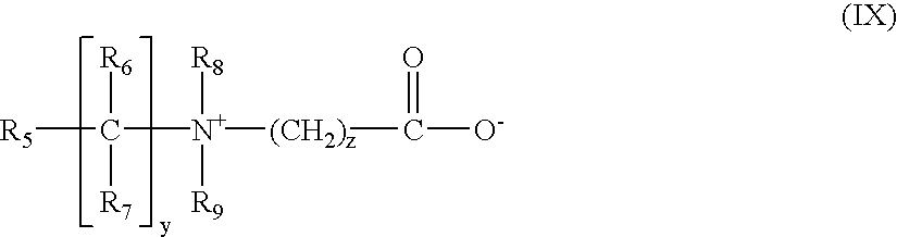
[R5]C([R6])([R7])[N+]([R8])([R9])[(CH2)z]C(=O)[O-]
